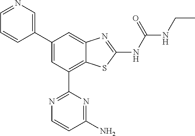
C1(C2=CC(C3=NC=CC(N)=N3)=C3C(=C2)N=C(NC(NCC)=O)S3)=CN=CC=C1
